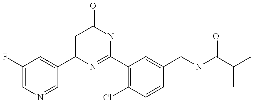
C1(C2=CC(F)=CN=C2)=CC(=O)NC(C2=C(Cl)C=CC(CNC(C(C)C)=O)=C2)=N1
